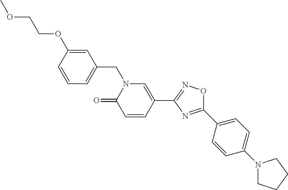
C1=CC(OCCOC)=CC(CN2C(=O)C=CC(C3=NOC(C4=CC=C(N5CCCC5)C=C4)=N3)=C2)=C1
